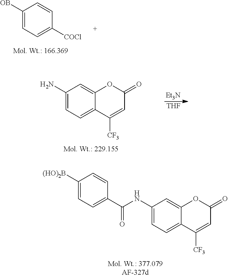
C1(NC(C2=CC=C([(HO)2B])C=C2)=O)=CC=C2C(=C1)OC(=O)C=C2[CF3].C1([OB])=CC=C([COCl])C=C1.[Et3N].[THF].C1(N)=CC=C2C(=C1)OC(=O)C=C2[CF3]
